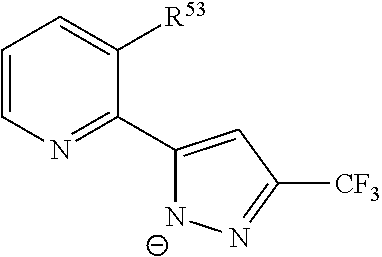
C1=CN=C(C2=CC([CF3])=N[N-]2)C([R53])=C1
